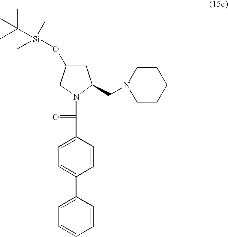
C(C1=CC=C(C2=CC=CC=C2)C=C1)(N1CC(O[Si](C)(C)C(C)(C)C)CC1CN1CCCCC1)=O
